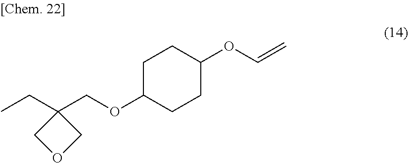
CCC1(COC2CCC(OC=C)CC2)COC1
